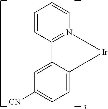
N12=C(C=CC=C1)C1=CC([CN])=CC=C1[Ir]2
